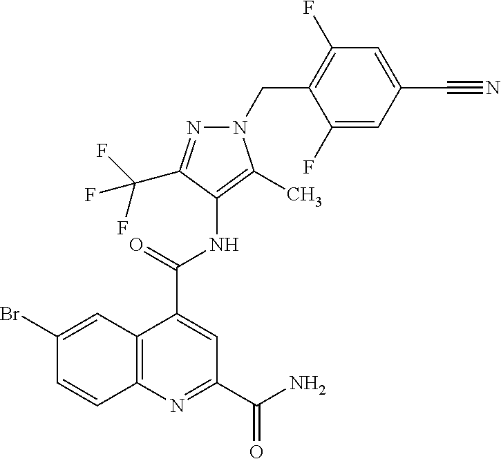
C12=C(N=C(C(=O)N)C=C1C(=O)NC1=C(C)N(CC3=C(F)C=C(C#N)C=C3F)N=C1C(F)(F)F)C=CC(Br)=C2
